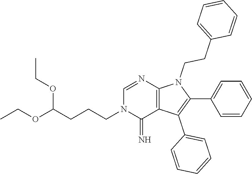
C(N1C(=N)C2=C(N=C1)N(CCC1=CC=CC=C1)C(C1=CC=CC=C1)=C2C1=CC=CC=C1)CCC(OCC)OCC
